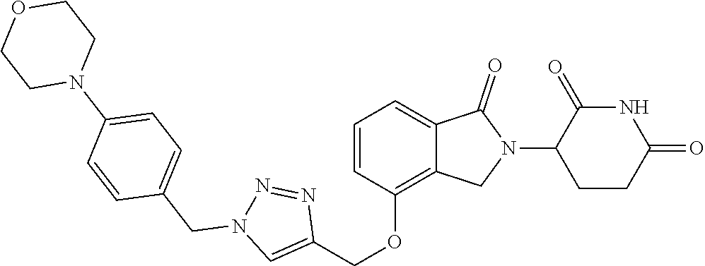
C1(OCC2=CN(CC3=CC=C(N4CCOCC4)C=C3)N=N2)=C2C(=CC=C1)C(=O)N(C1CCC(=O)NC1=O)C2
